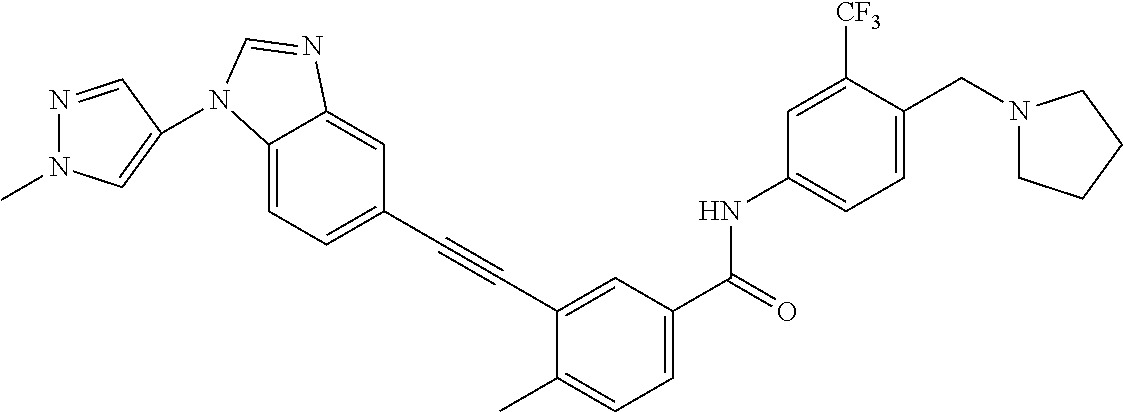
C1(C#CC2=CC(C(=O)NC3=CC=C(CN4CCCC4)C([CF3])=C3)=CC=C2C)=CC=C2C(=C1)N=CN2C1=CN(C)N=C1
